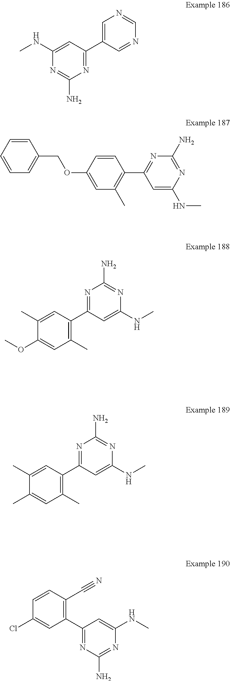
CNC1=CC(C2=CN=CN=C2)=NC(N)=N1.C1=CC=CC(COC2=CC(C)=C(C3=NC(N)=NC(NC)=C3)C=C2)=C1.CC1=CC(C2=NC(N)=NC(NC)=C2)=C(C)C=C1OC.CC1=CC(C2=NC(N)=NC(NC)=C2)=C(C)C=C1C.N(C1=CC(C2=C(C#N)C=CC(Cl)=C2)=NC(N)=N1)C
